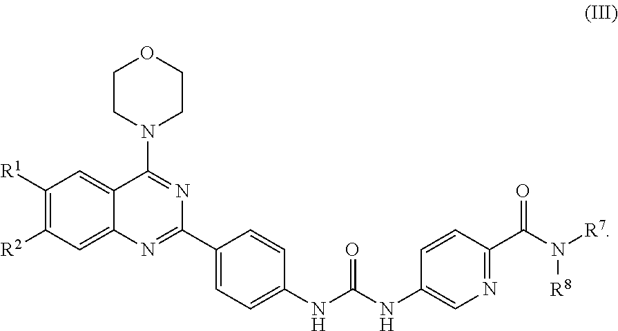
C12=CC([R2])=C([R1])C=C1C(N1CCOCC1)=NC(C1=CC=C(NC(NC3=CN=C(C(N([R7])[R8])=O)C=C3)=O)C=C1)=N2
